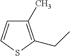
C1=CSC(CC)=C1C
